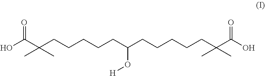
OC(C(CCCCCC(CCCCCC(C(O)=O)(C)C)O[H])(C)C)=O
